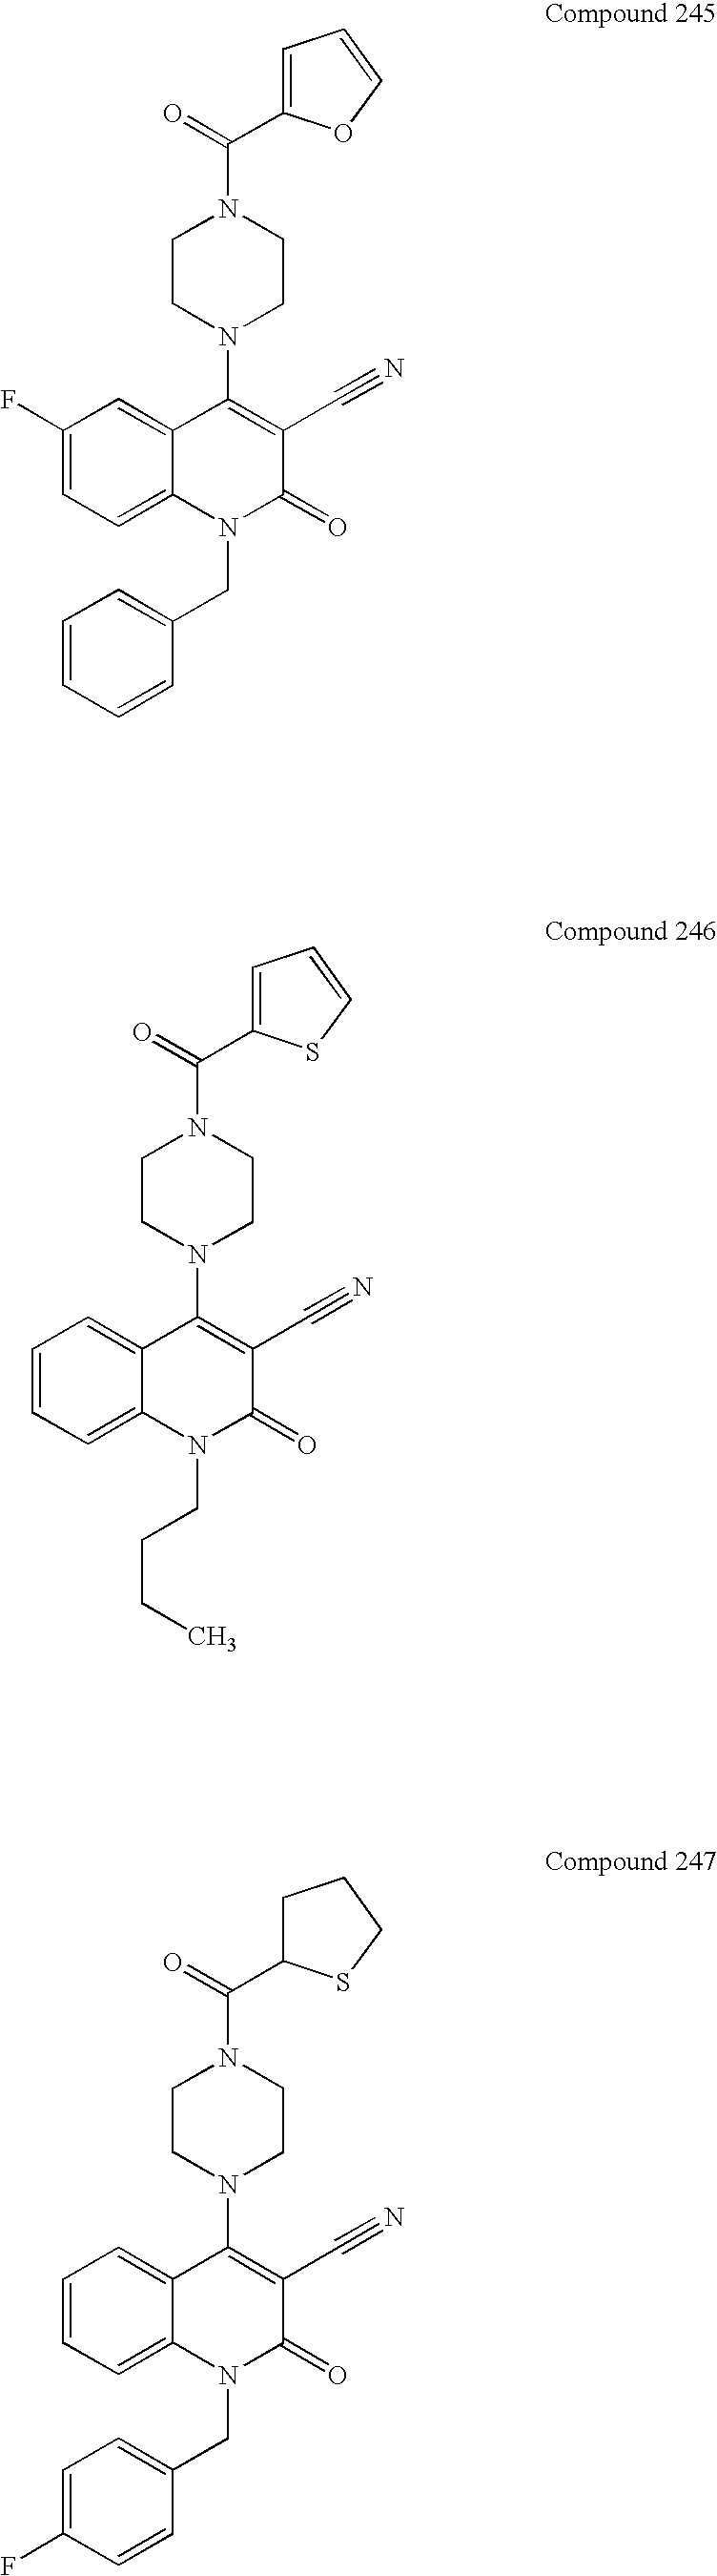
C1=C(C(=O)N2CCN(C3=C(C#N)C(=O)N(CC4=CC=CC=C4)C4=CC=C(F)C=C34)CC2)OC=C1.C1=C(C(=O)N2CCN(C3=C(C#N)C(=O)N(CCCC)C4=CC=CC=C34)CC2)SC=C1.C1C(C(=O)N2CCN(C3=C(C#N)C(=O)N(CC4=CC=C(F)C=C4)C4=CC=CC=C34)CC2)SCC1
